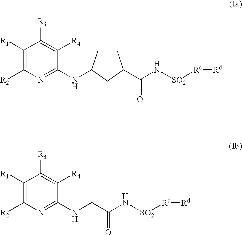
C1CC(NC2=NC([R2])=C([R1])C([R3])=C2[R4])CC1C(N[SO2][Rc][Rd])=O.C(NC1=NC([R2])=C([R1])C([R3])=C1[R4])C(N[SO2][Rc][Rd])=O
